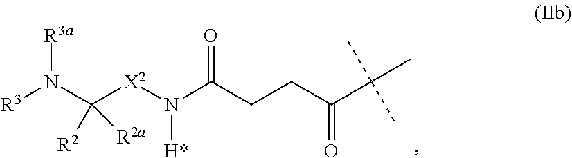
[R3]N(C([X2]N(C(CCC(C(C)(C)C)=O)=O)[H*])([R2])[R2a])[R3a]
